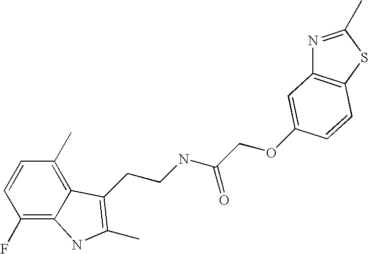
C1(F)=C2C(=C(C)C=C1)C(CCNC(COC1=CC3=C(SC(C)=N3)C=C1)=O)=C(C)N2
